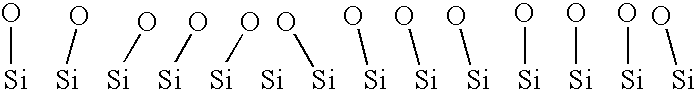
O[Si].O[Si].O[Si].O[Si].O[Si].O[Si].[Si].O[Si].O[Si].O[Si].O[Si].O[Si].O[Si].O[Si]
